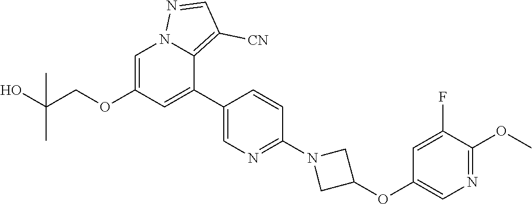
C1=C(OCC(O)(C)C)C=C(C2=CN=C(N3CC(OC4=CN=C(OC)C(F)=C4)C3)C=C2)C2=C([CN])C=NN12
